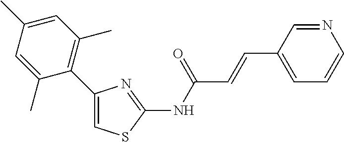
C1(C2=C(C)C=C(C)C=C2C)=CSC(NC(C=CC2=CC=CN=C2)=O)=N1
